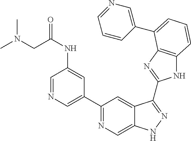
C1(C2=NC=C3C(=C2)C(C2=NC4=C(N2)C=CC=C4C2=CN=CC=C2)=NN3)=CN=CC(NC(=O)CN(C)C)=C1
